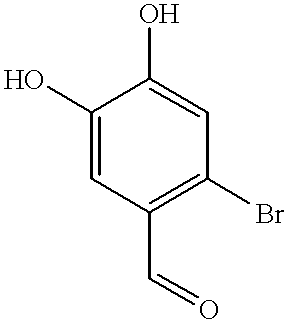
C1(C=O)=C(Br)C=C(O)C(O)=C1
